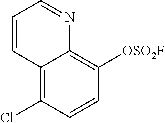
C12=C(Cl)C=CC([OSO2F])=C1N=CC=C2
